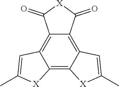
[X]1C(=O)C2=C3C(=C4C(=C2C1=O)C=C(C)[X]4)[X]C(C)=C3
